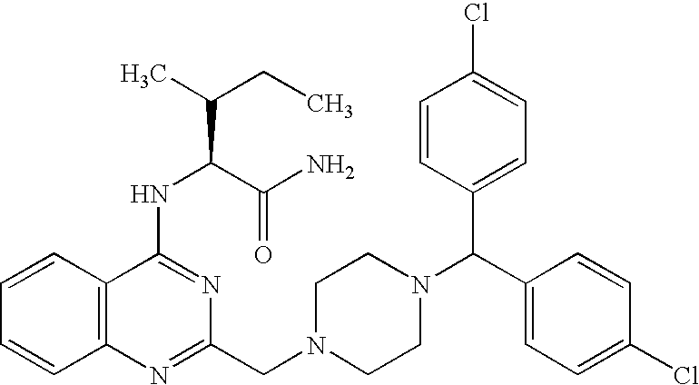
C12=C(C=CC=C1)C(NC(C(C)CC)C(N)=O)=NC(CN1CCN(C(C3=CC=C(Cl)C=C3)C3=CC=C(Cl)C=C3)CC1)=N2
